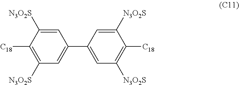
C1=C([N3O2S])C([C18])=C([N3O2S])C=C1C1=CC([N3O2S])=C([C18])C([N3O2S])=C1
